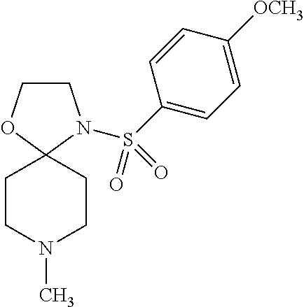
C1COC2(N1S(C1=CC=C([OCH3])C=C1)(=O)=O)CCN(C)CC2
